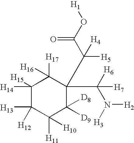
C1([H14])([H15])C([H13])([H12])C([H11])([H10])C([D9])([D8])C(C(C(O[H1])=O)([H5])[H4])(C([H6])(N([H3])[H2])[H7])C1([H17])[H16]
